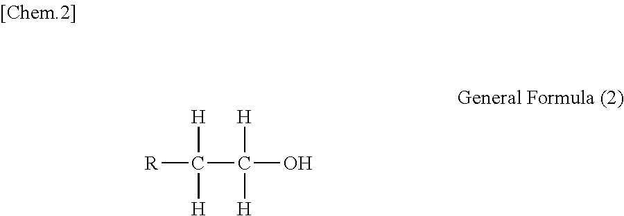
[R]C(C([H])([H])O)([H])[H]
